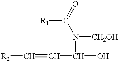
[R1]C(N([CH2OH])C(O)C=C[R2])=O
